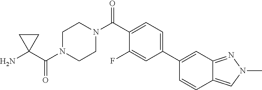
NC1(C(N2CCN(C(=O)C3=CC=C(C4=CC5=NN(C)C=C5C=C4)C=C3F)CC2)=O)CC1
